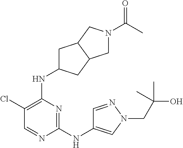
C1(Cl)=C(NC2CC3C(C2)CN(C(C)=O)C3)N=C(NC2=CN(CC(O)(C)C)N=C2)N=C1
